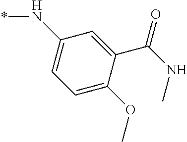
C1(N*)=CC=C(OC)C(C(=O)NC)=C1
